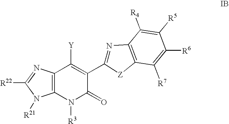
C12=C(N([R3])C(=O)C(C3=NC4=C([Z]3)C([R7])=C([R6])C([R5])=C4[R4])=C1[Y])N([R21])C([R22])=N2
